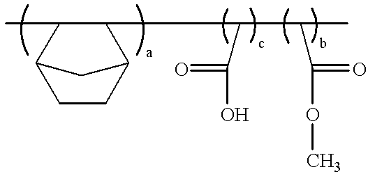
C1(C)C2CCC(C1C(C(C)C(OC)=O)C(O)=O)C2
